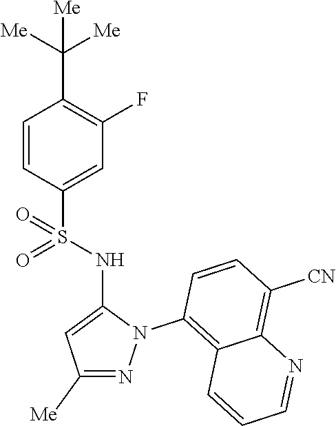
C1=CC(S(NC2=CC([Me])=NN2C2=C3C(=C([CN])C=C2)N=CC=C3)(=O)=O)=CC(F)=C1C([Me])([Me])[Me]
